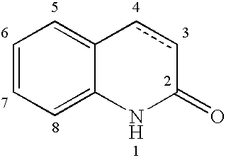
C1=CC=C2C(=C1)ccC(=O)N2
